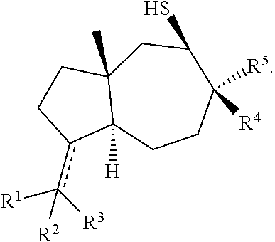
C1Cc(c([R3])([R1])[R2])C2([H])C1(C)CC(S)C([R4])([R5])CC2
